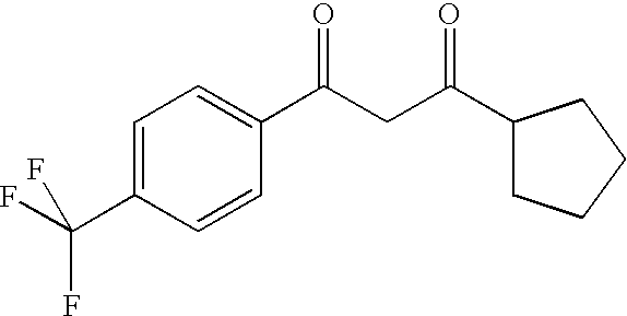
C1=C(C(F)(F)F)C=CC(C(CC(C2CCCC2)=O)=O)=C1
